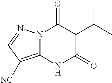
N12C(=C([NC])C=N1)NC(=O)C(C(C)C)C2=O
